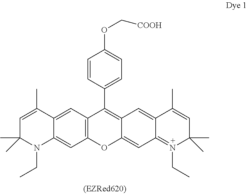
C1=CC(C2=C3C(=CC4=N(CC)C(C)(C)C=C(C)C4=C3)OC3=C2C=C2C(=C3)N(CC)C(C)(C)C=C2C)=CC=C1OC[COOH]
